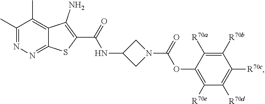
C1(C)=NN=C2C(=C1C)C(N)=C(C(NC1CN(C(OC3=C([R70e])C([R70d])=C([R70c])C([R70b])=C3[R70a])=O)C1)=O)S2
